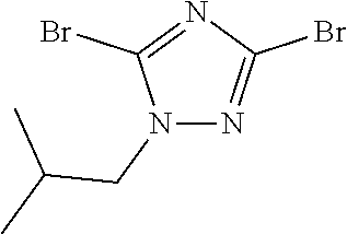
N1(CC(C)C)N=C(Br)N=C1Br
